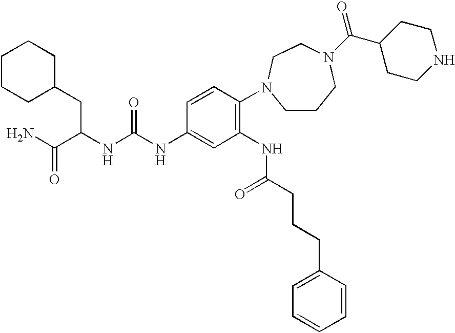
C1CCC(CC(NC(NC2=CC(NC(CCCC3=CC=CC=C3)=O)=C(N3CCCN(C(C4CCNCC4)=O)CC3)C=C2)=O)C(N)=O)CC1
